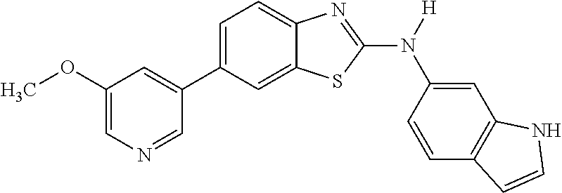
C1(OC)=CN=CC(C2=CC=C3C(=C2)SC(N([H])C2=CC4=C(C=C2)C=CN4)=N3)=C1
